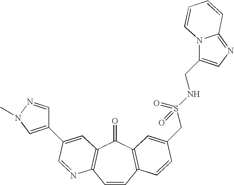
C1=CC2=C(C(=O)C3=C1N=CC(C1=CN(C)N=C1)=C3)C=C(CS(NCC1=CN=C3N1C=CC=C3)(=O)=O)C=C2
